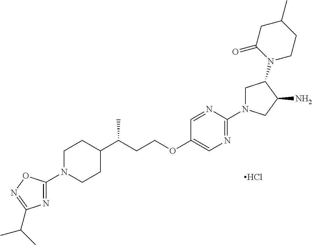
N1=C(N2CCC(C(CCOC3=CN=C(N4CC(N5CCC(C)CC5=O)C(N)C4)N=C3)C)CC2)ON=C1C(C)C.Cl
